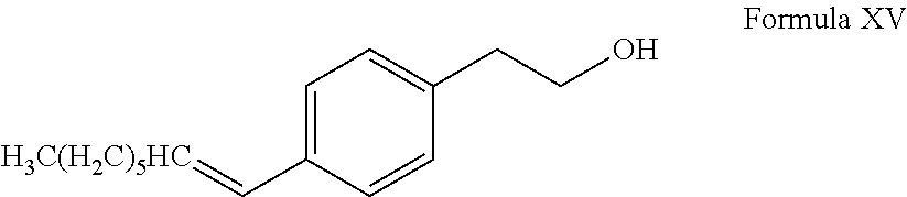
C1=C(C=[H3C(H2C)5HC])C=CC(CCO)=C1
